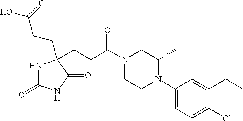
N1C(=O)NC(=O)C1(CCC(O)=O)CCC(N1CCN(C2=CC=C(Cl)C(CC)=C2)C(C)C1)=O
